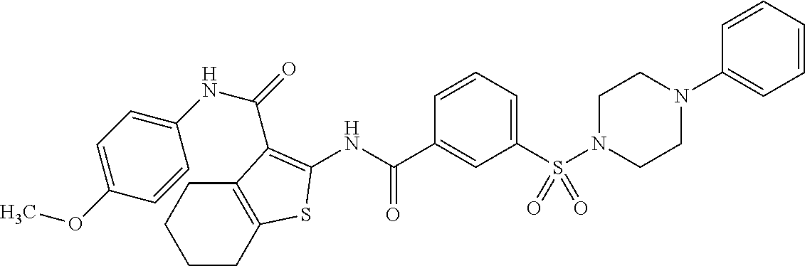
C1N(S(C2=CC=CC(C(NC3=C(C(=O)NC4=CC=C(OC)C=C4)C4=C(CCCC4)S3)=O)=C2)(=O)=O)CCN(C2=CC=CC=C2)C1
